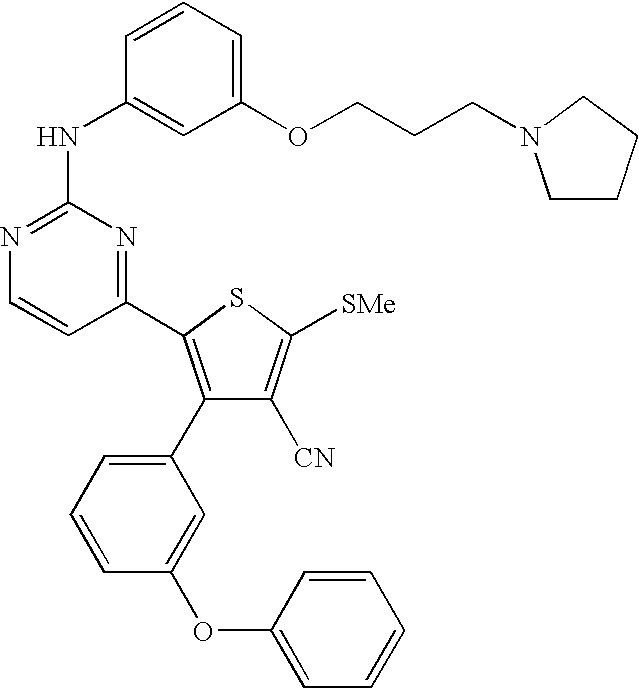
C1=CC(NC2=NC=CC(C3=C(C4=CC=CC(OC5=CC=CC=C5)=C4)C([CN])=C([SMe])S3)=N2)=CC(OCCCN2CCCC2)=C1
